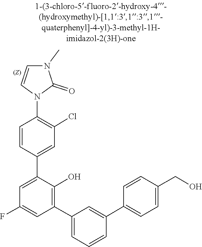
C1(N2C=CN(C)C2=O)=C(Cl)C=C(C2=CC(F)=CC(C3=CC=CC(C4=CC=C(CO)C=C4)=C3)=C2O)C=C1
